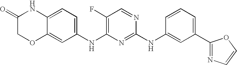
C1(F)=C(NC2=CC=C3C(=C2)OCC(=O)N3)N=C(NC2=CC(C3=NC=CO3)=CC=C2)N=C1
